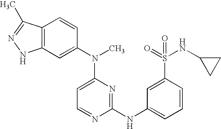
C12=C(C=C(N(C3=CC=NC(NC4=CC=CC(S(NC5CC5)(=O)=O)=C4)=N3)C)C=C1)NN=C2C
